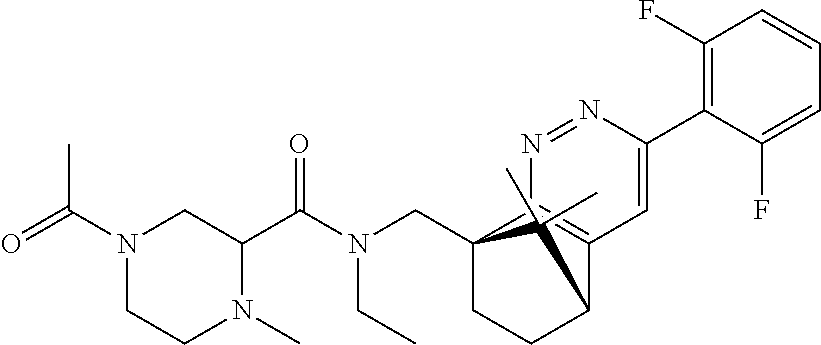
C12(CN(C(C3CN(C(=O)C)CCN3C)=O)CC)CCC(C3=C1N=NC(C1=C(F)C=CC=C1F)=C3)C2(C)C
